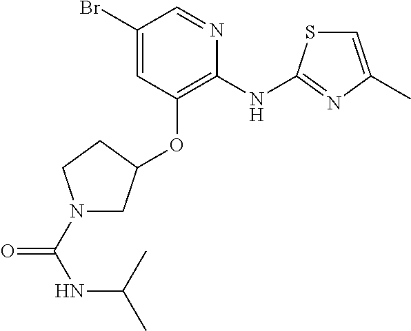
BrC1=CC(OC2CN(C(NC(C)C)=O)CC2)=C(NC2=NC(C)=CS2)N=C1
